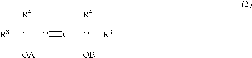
C([R3])(C#CC([R3])([R4])[OB])([R4])[OA]
